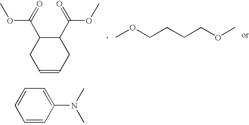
C1=CCC(C(=O)OC)C(C(=O)OC)C1.COCCCCOC.C1=CC(N(C)C)=CC=C1
